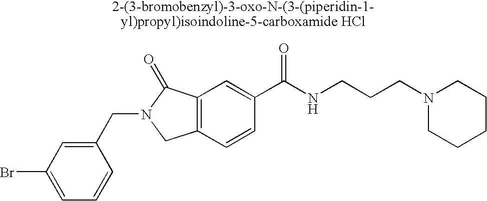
C1=C(Br)C=C(CN2CC3=C(C2=O)C=C(C(NCCCN2CCCCC2)=O)C=C3)C=C1
